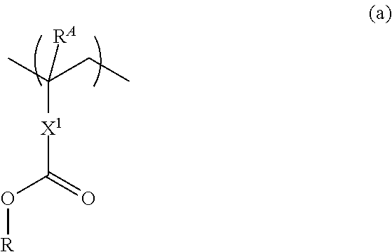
[X1](C(C)(CC)[RA])C(=O)O[R]
